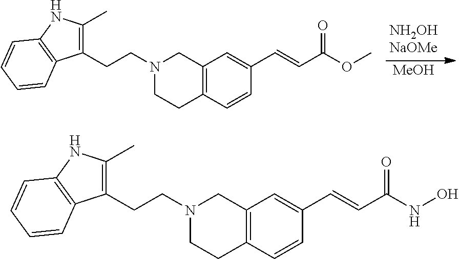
[MeOH].N1(CCC2=C(C)NC3=C2C=CC=C3)CCC2=C(C1)C=C(C=CC(OC)=O)C=C2.N1(CCC2=C(C)NC3=C2C=CC=C3)CCC2=C(C1)C=C(C=CC(NO)=O)C=C2
